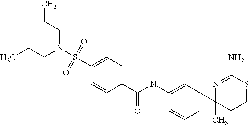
CCCN(S(=O)(=O)C1=CC=C(C(NC2=CC(C3(C)CCSC(N)=N3)=CC=C2)=O)C=C1)CCC
